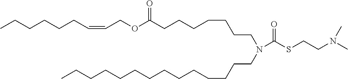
CCCCCCC=CCOC(CCCCCCCN(CCCCCCCCCCCCCC)C(SCCN(C)C)=O)=O
